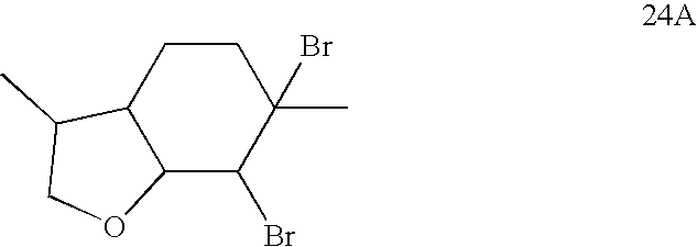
C1CC2C(C(Br)C1(C)Br)OCC2C
